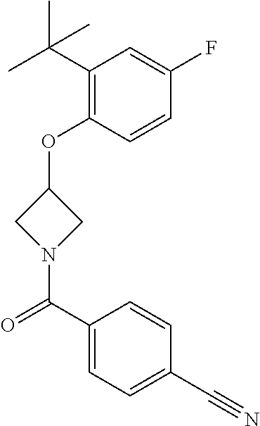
C1(C(C)(C)C)=C(OC2CN(C(C3=CC=C(C#N)C=C3)=O)C2)C=CC(F)=C1
